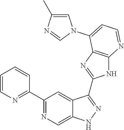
C1(C2=NC=C3C(=C2)C(C2=NC4=C(N2)N=CC=C4N2C=C(C)N=C2)=NN3)=NC=CC=C1
